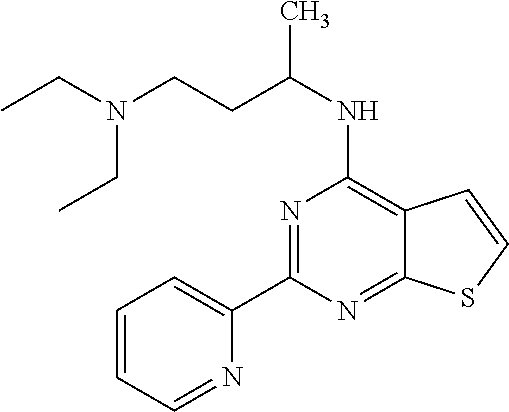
C1(C2=NC(NC(CCN(CC)CC)C)=C3C(=N2)SC=C3)=CC=CC=N1
